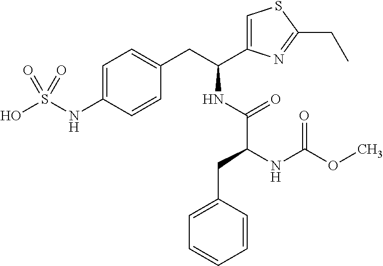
C1=C(NS(O)(=O)=O)C=CC(CC(C2=CSC(CC)=N2)NC(C(CC2=CC=CC=C2)NC(OC)=O)=O)=C1
